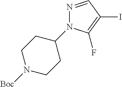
N1=CC(I)=C(F)N1C1CCN([Boc])CC1
